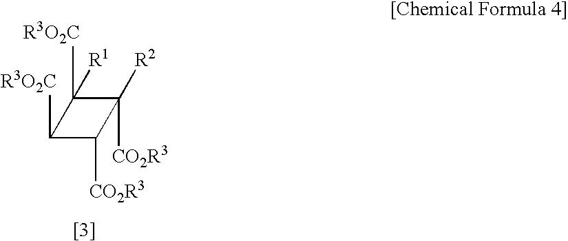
C1([R3O2C])C([R3O2C])([R1])C([R2])([CO2R3])C1[CO2R3]
